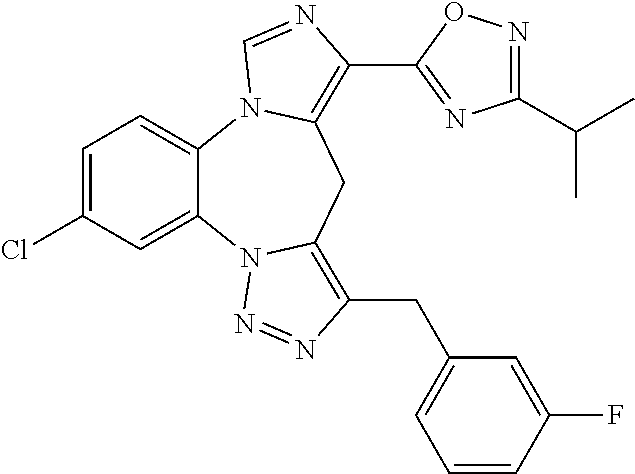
C1=C(Cl)C=C2C(=C1)N1C(=C(C3=NC(C(C)C)=NO3)N=C1)CC1=C(CC3=CC=CC(F)=C3)N=NN21
